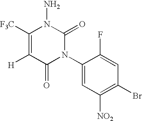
C1(N2C(=O)N(N)C([F3C])=C([H])C2=O)=CC([NO2])=C(Br)C=C1F
